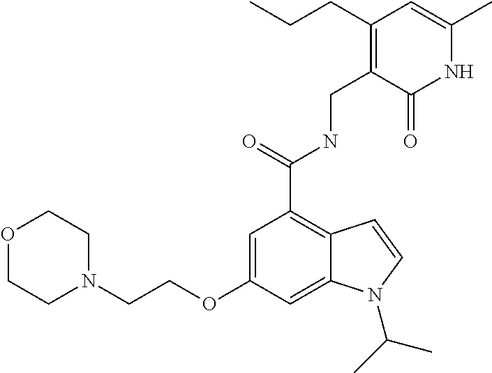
C1(OCCN2CCOCC2)=CC(C(=O)NCC2=C(CCC)C=C(C)NC2=O)=C2C(=C1)N(C(C)C)C=C2
